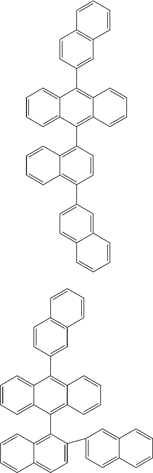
C1=CC=C2C(=C1)C(C1=CC3=C(C=C1)C=CC=C3)=C1C(=C2C2=C3C(=CC=C2C2=CC=C4C(=C2)C=CC=C4)C=CC=C3)C=CC=C1.C1=CC=C2C(=C1)C(C1=CC3=C(C=C1)C=CC=C3)=C1C(=C2C2=C3C(=C(C4=CC=C5C(=C4)C=CC=C5)C=C2)C=CC=C3)C=CC=C1
